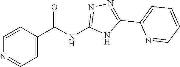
C1=C(C(NC2=NN=C(C3=CC=CC=N3)N2)=O)C=CN=C1
